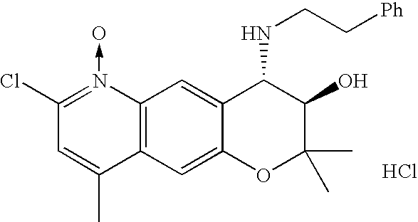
C12=C(C=C3C(=C1)C(NCC[Ph])C(O)C(C)(C)O3)C(C)=CC(Cl)=N2->O.Cl
